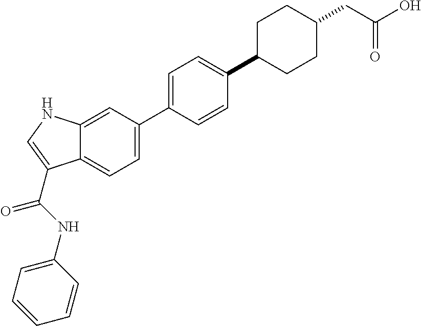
C1=C(NC(=O)C2=CNC3=CC(C4=CC=C(C5CCC(CC(O)=O)CC5)C=C4)=CC=C32)C=CC=C1
